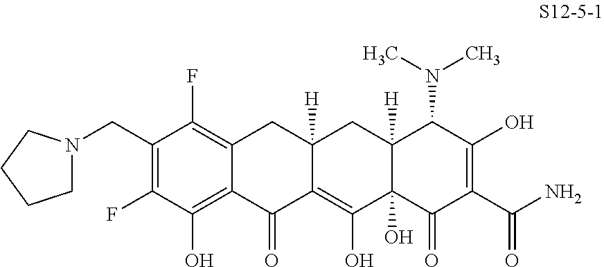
C1(CN2CCCC2)=C(F)C(O)=C2C(=C1F)CC1([H])C(=C(O)C3(O)C([H])(C1)C(N(C)C)C(O)=C(C(N)=O)C3=O)C2=O
